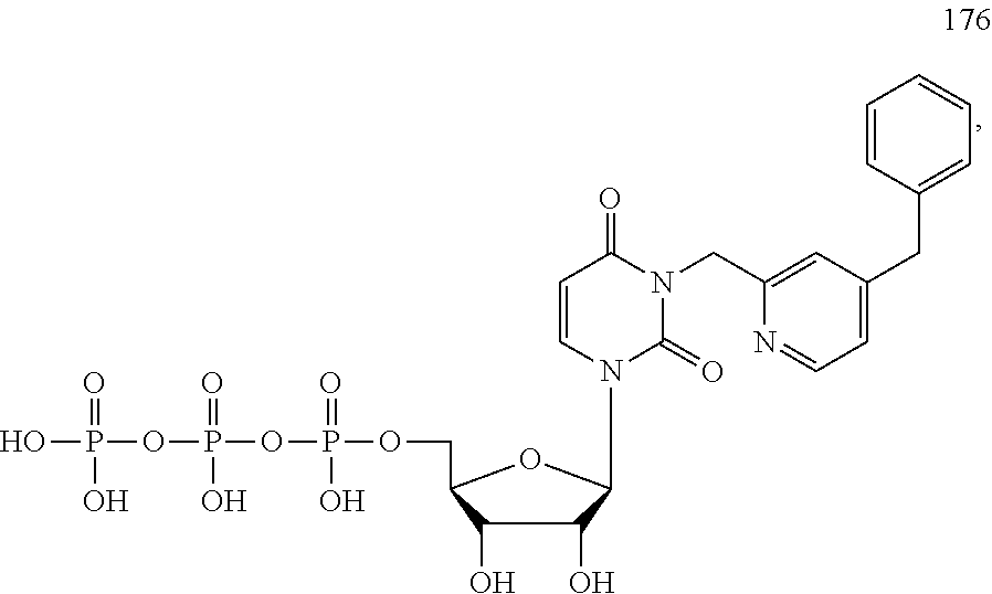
C1=CN(C2C(O)C(O)C(COP(OP(=O)(OP(=O)(O)O)O)(=O)O)O2)C(=O)N(CC2=CC(CC3=CC=CC=C3)=CC=N2)C1=O
